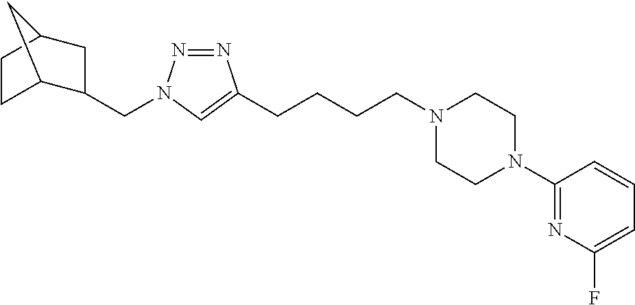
N1(CCCCC2=CN(CC3CC4CCC3C4)N=N2)CCN(C2=NC(F)=CC=C2)CC1
